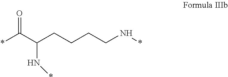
O=C(C(CCCCN*)N*)*
